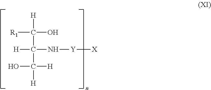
[R1]C([H])(O)C([H])(N[Y][X])C(O)([H])[H]
